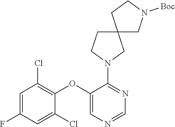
C1=C(F)C=C(Cl)C(OC2=CN=CN=C2N2CC3(CC2)CN([Boc])CC3)=C1Cl
